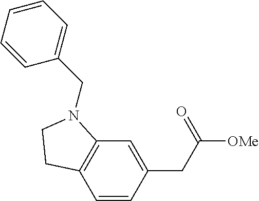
C1=CC(CC([OMe])=O)=CC2=C1CCN2CC1=CC=CC=C1
